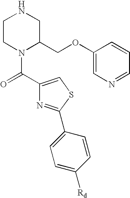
C1CN(C(=O)C2=CSC(C3=CC=C([Rd])C=C3)=N2)C(COC2=CN=CC=C2)CN1
